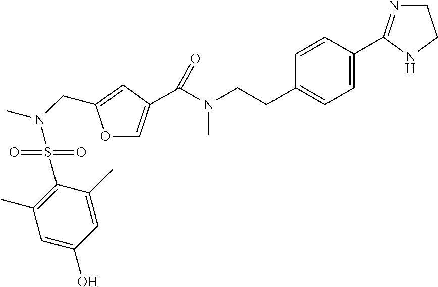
O1C=C(C(=O)N(CCC2=CC=C(C3=NCCN3)C=C2)C)C=C1CN(S(C1=C(C)C=C(O)C=C1C)(=O)=O)C
